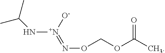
N([N+]([O-])=NOCOC(C)=O)C(C)C
